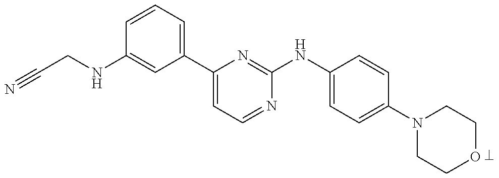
C1=CC=C(C2=CC=NC(NC3=CC=C(N4CCOCC4)C=C3)=N2)C=C1NCC#N
